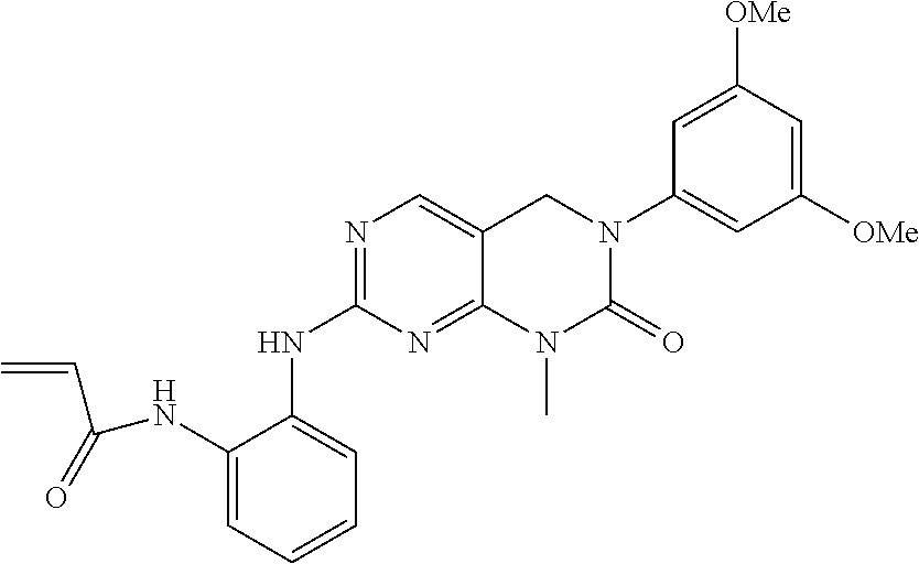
C1(NC(C=C)=O)=CC=CC=C1NC1=NC=C2C(=N1)N(C)C(=O)N(C1=CC([OMe])=CC([OMe])=C1)C2
